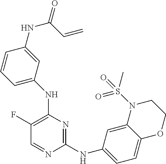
C1(F)=C(NC2=CC=CC(NC(C=C)=O)=C2)N=C(NC2=CC=C3C(=C2)N(S(=O)(C)=O)CCO3)N=C1
